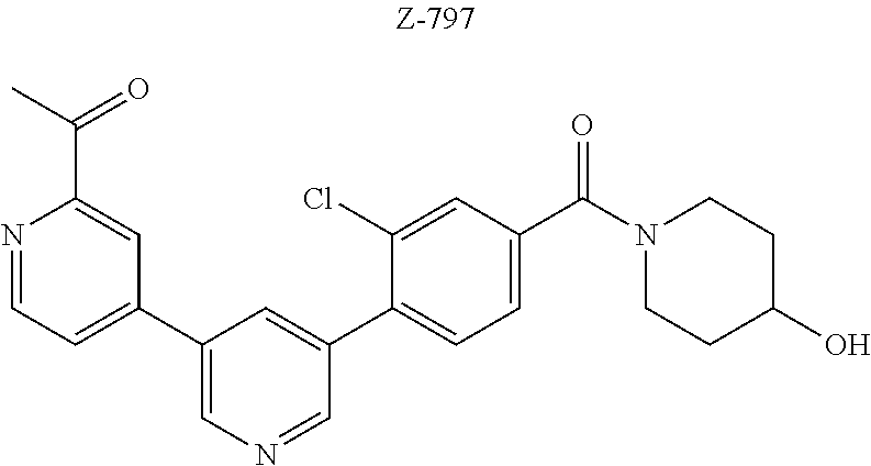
C1(C2=CN=CC(C3=CC=C(C(N4CCC(O)CC4)=O)C=C3Cl)=C2)=CC=NC(C(C)=O)=C1
